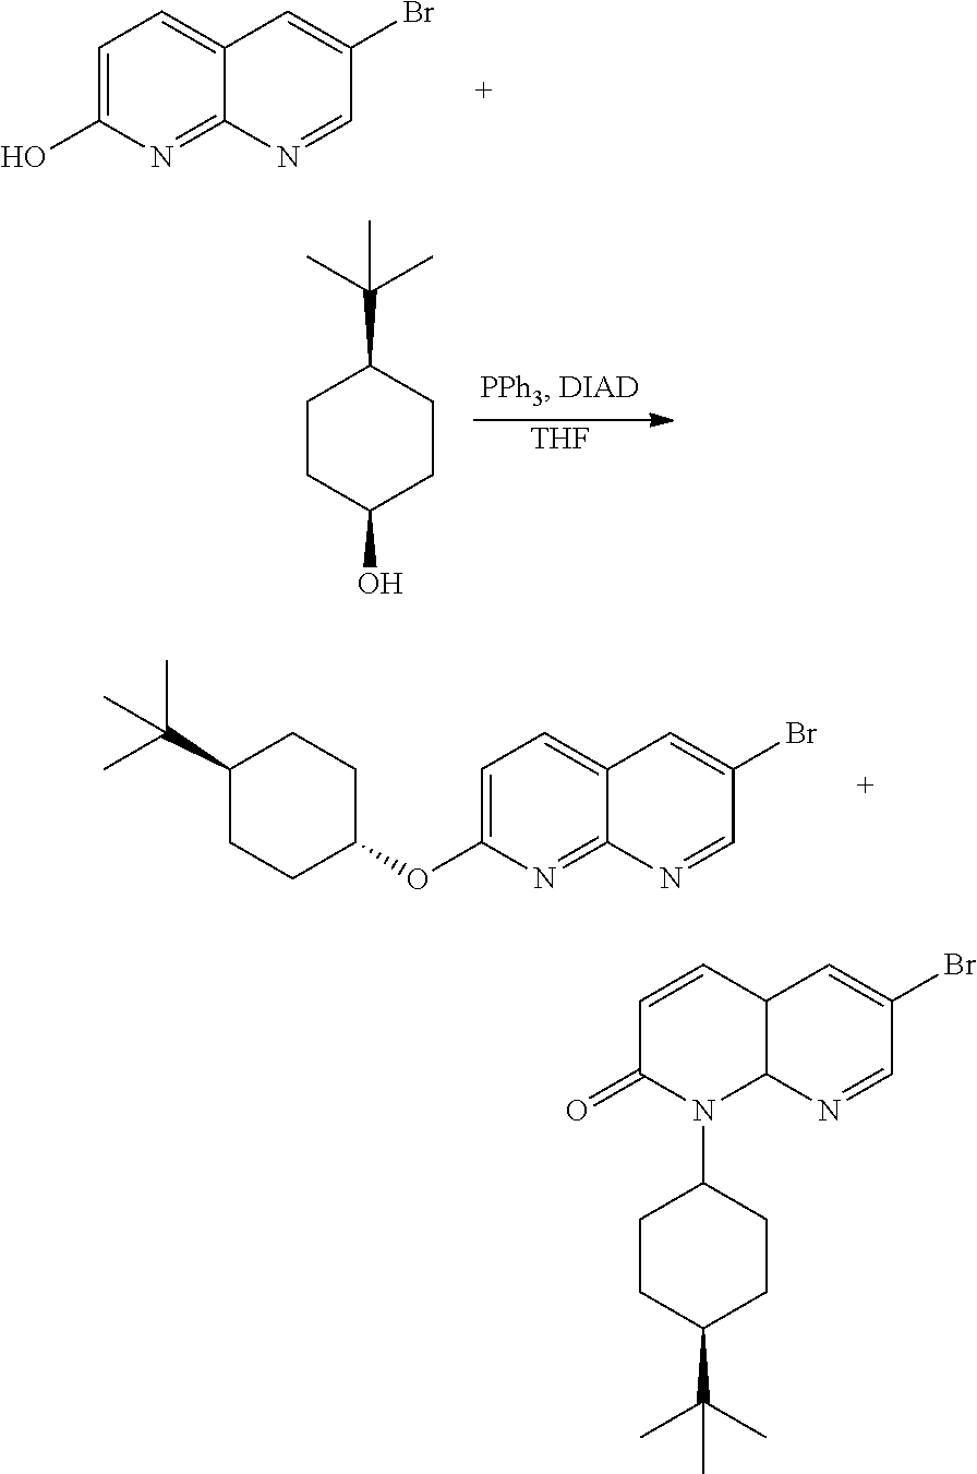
[THF].C1CC(O)CCC1C(C)(C)C.C1=C2C(=NC(O)=C1)N=CC(Br)=C2.C1=C2C(=NC(OC3CCC(C(C)(C)C)CC3)=C1)N=CC(Br)=C2.C1=CC(=O)N(C2CCC(C(C)(C)C)CC2)C2C1C=C(Br)C=N2
